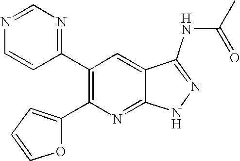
C1(C2=C(C3=NC=NC=C3)C=C3C(=N2)NN=C3NC(C)=O)=CC=CO1
